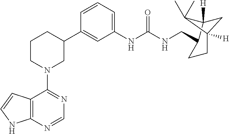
C12=C(NC=C1)N=CN=C2N1CC(C2=CC(NC(NCC3C4([H])CC([H])(CC3)C4(C)C)=O)=CC=C2)CCC1
